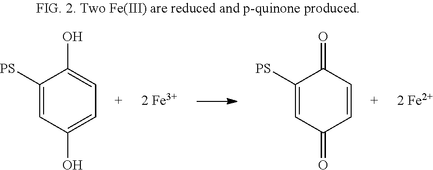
C1([PS])=CC(O)=CC=C1O.C1([PS])=CC(=O)C=CC1=O
